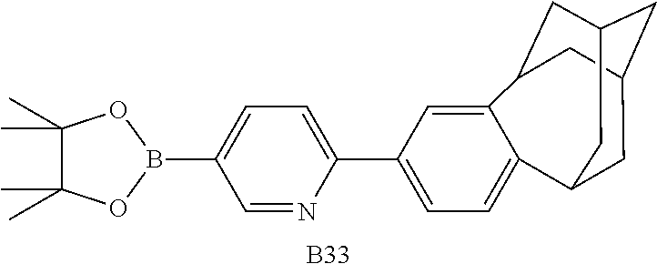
[B33].C1=NC(C2=CC=C3C(=C2)C2CC4CC(CC3C4)C2)=CC=C1B1OC(C)(C)C(C)(C)O1
